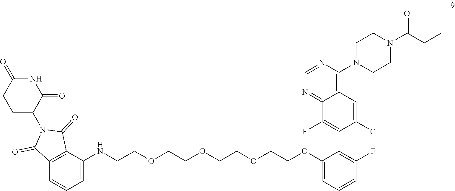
N1(C(CC)=O)CCN(C2=C3C(=NC=N2)C(F)=C(C2=C(F)C=CC=C2OCCOCCOCCOCCNC2=CC=CC4=C2C(=O)N(C2CCC(=O)NC2=O)C4=O)C(Cl)=C3)CC1
